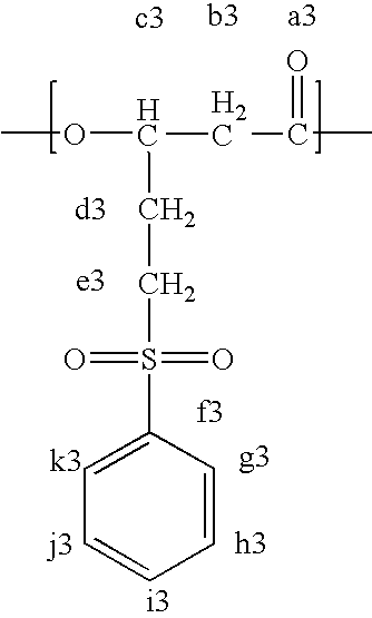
COC(CC(=O)C)CCS(C1=CC=CC=C1)(=O)=O
